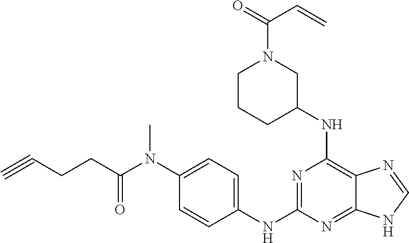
N(C1=C2C(=NC(NC3=CC=C(N(C(CCC#C)=O)C)C=C3)=N1)NC=N2)C1CN(C(=O)C=C)CCC1
